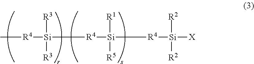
[Si]([R2])([R2])([R4][Si]([R1])([R5])[R4][Si]([R3])([R3])[R4]C)[X]
